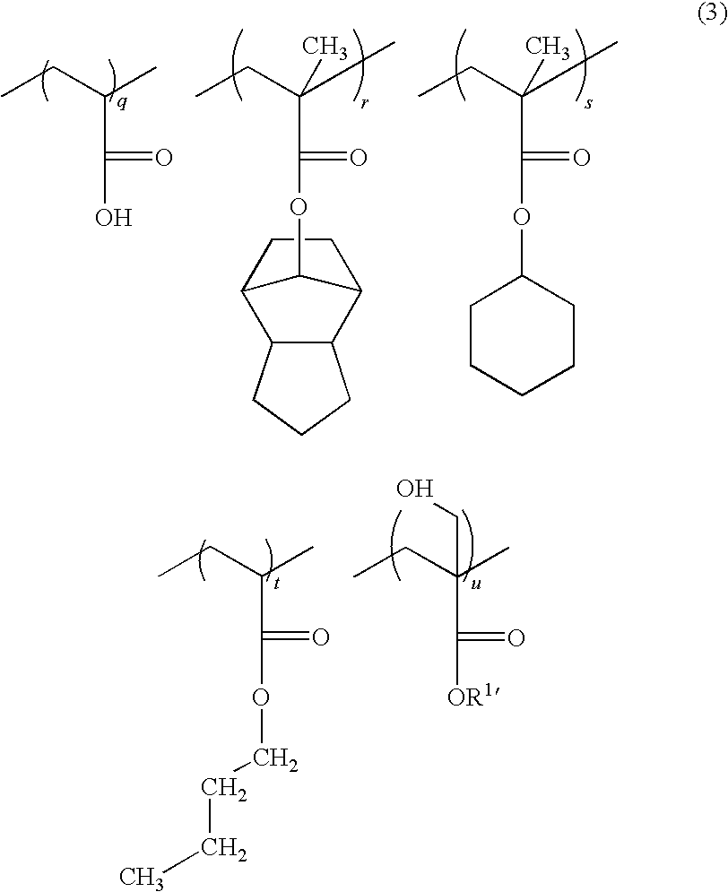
C(C(=O)O)(CC)C.C(C(=O)OC1C2CCC1C1C2CCC1)(CC)(C)C.C(C(=O)OC1CCCCC1)(CC)(C)C.C(C(=O)OCCCC)(CC)C.C(C(=O)[OR1])(CC)(C)CO
